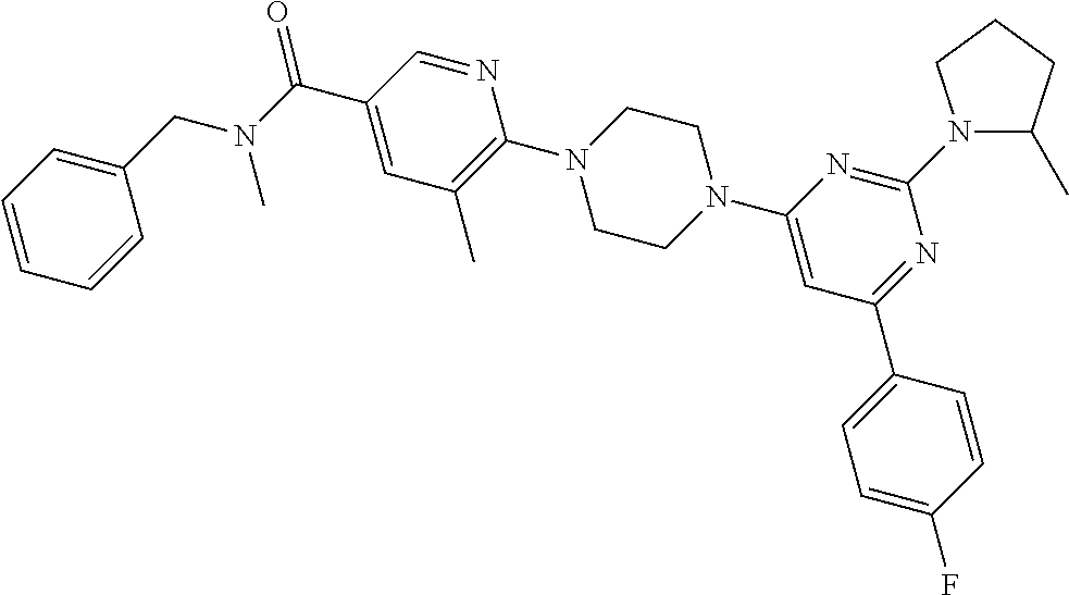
O=C(C1=CC(C)=C(N2CCN(C3=CC(C4=CC=C(F)C=C4)=NC(N4C(C)CCC4)=N3)CC2)N=C1)N(C)CC1=CC=CC=C1
